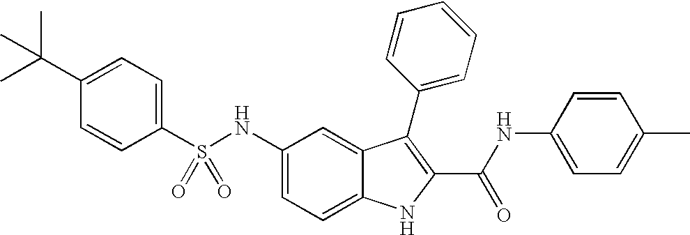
C1(C(C)(C)C)=CC=C(S(NC2=CC=C3C(=C2)C(C2=CC=CC=C2)=C(C(NC2=CC=C(C)C=C2)=O)N3)(=O)=O)C=C1
